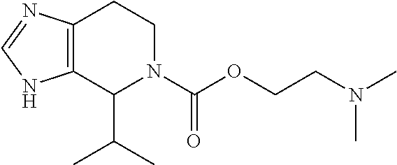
C12=C(C(C(C)C)N(C(OCCN(C)C)=O)CC1)NC=N2
